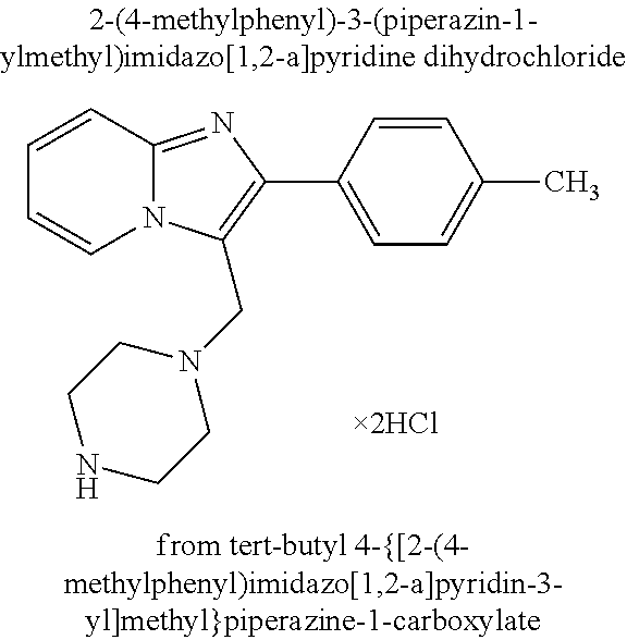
C1=CC2=NC(C3=CC=C(C)C=C3)=C(CN3CCNCC3)N2C=C1.[2HCl]
